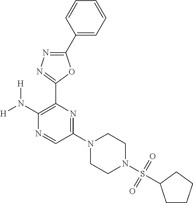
C1(N([H])[H])=C(C2=NN=C(C3=CC=CC=C3)O2)N=C(N2CCN(S(=O)(=O)C3CCCC3)CC2)C=N1
